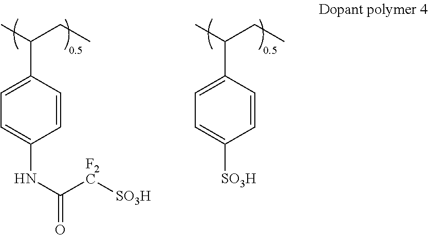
C(C1=CC=C(NC(=O)[F2C][SO3H])C=C1)(C)CC.C(C1=CC=C([SO3H])C=C1)(C)CC
